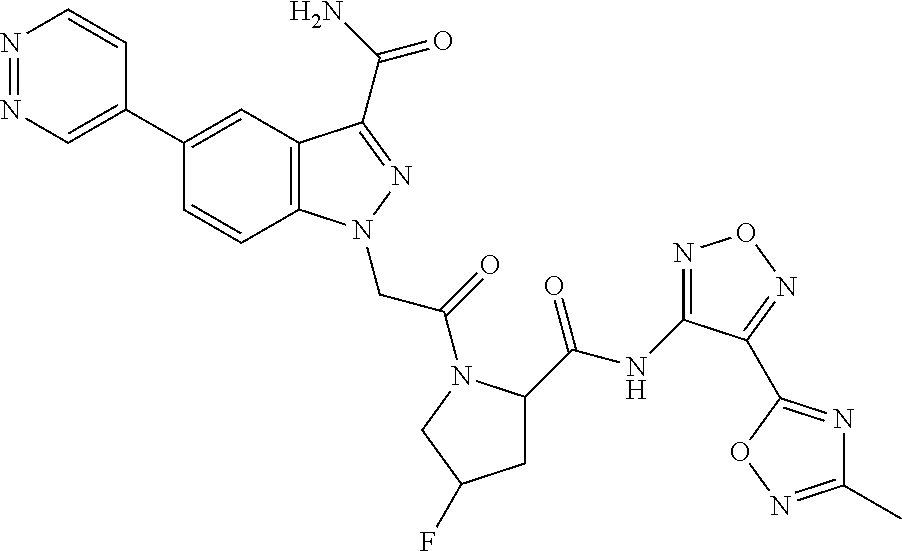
N1=NC=C(C2=CC3=C(C=C2)N(CC(=O)N2C(C(=O)NC4=NON=C4C4=NC(C)=NO4)CC(F)C2)N=C3C(=O)N)C=C1
